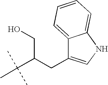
C(C(CC1=CNC2=CC=CC=C12)CO)(C)(C)C
